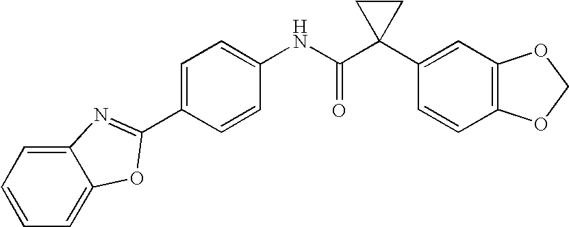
C1=C(C2=NC3=CC=CC=C3O2)C=CC(NC(C2(C3=CC4=C(C=C3)OCO4)CC2)=O)=C1
